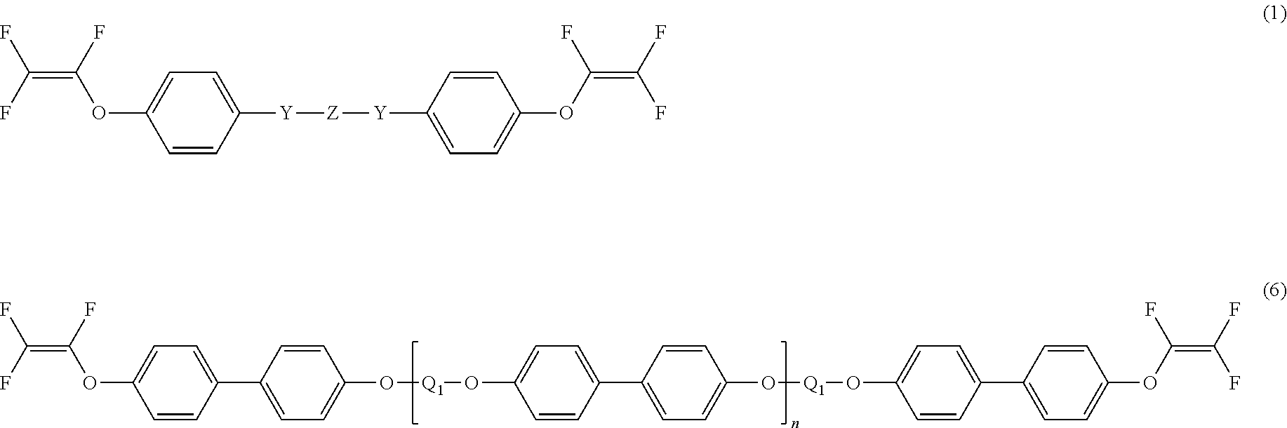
C1(OC(=C(F)F)F)=CC=C([Y][Z][Y]C2=CC=C(OC(=C(F)F)F)C=C2)C=C1.C1(OC(=C(F)F)F)=CC=C(C2=CC=C(O[Q1]OC3=CC=C(C4=CC=C(O[Q1]OC5=CC=C(C6=CC=C(OC(=C(F)F)F)C=C6)C=C5)C=C4)C=C3)C=C2)C=C1
